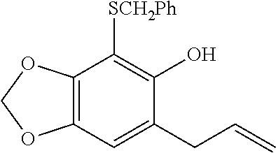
C12=C(OCO1)C([SCH2Ph])=C(O)C(CC=C)=C2
